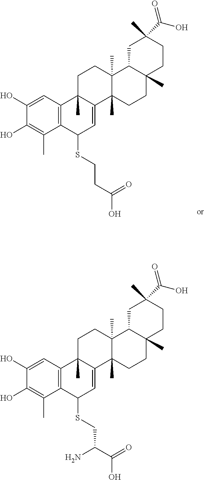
C1(O)=CC2=C(C(C)=C1O)C(SCCC(O)=O)C=C1C2(C)CCC2(C)C1(C)CCC1(C)C2CC(C)(C(O)=O)CC1.C1(O)=CC2=C(C(C)=C1O)C(SCC(C(O)=O)N)C=C1C2(C)CCC2(C)C1(C)CCC1(C)C2CC(C)(C(O)=O)CC1
